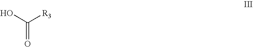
C(=O)(O)[R3]
